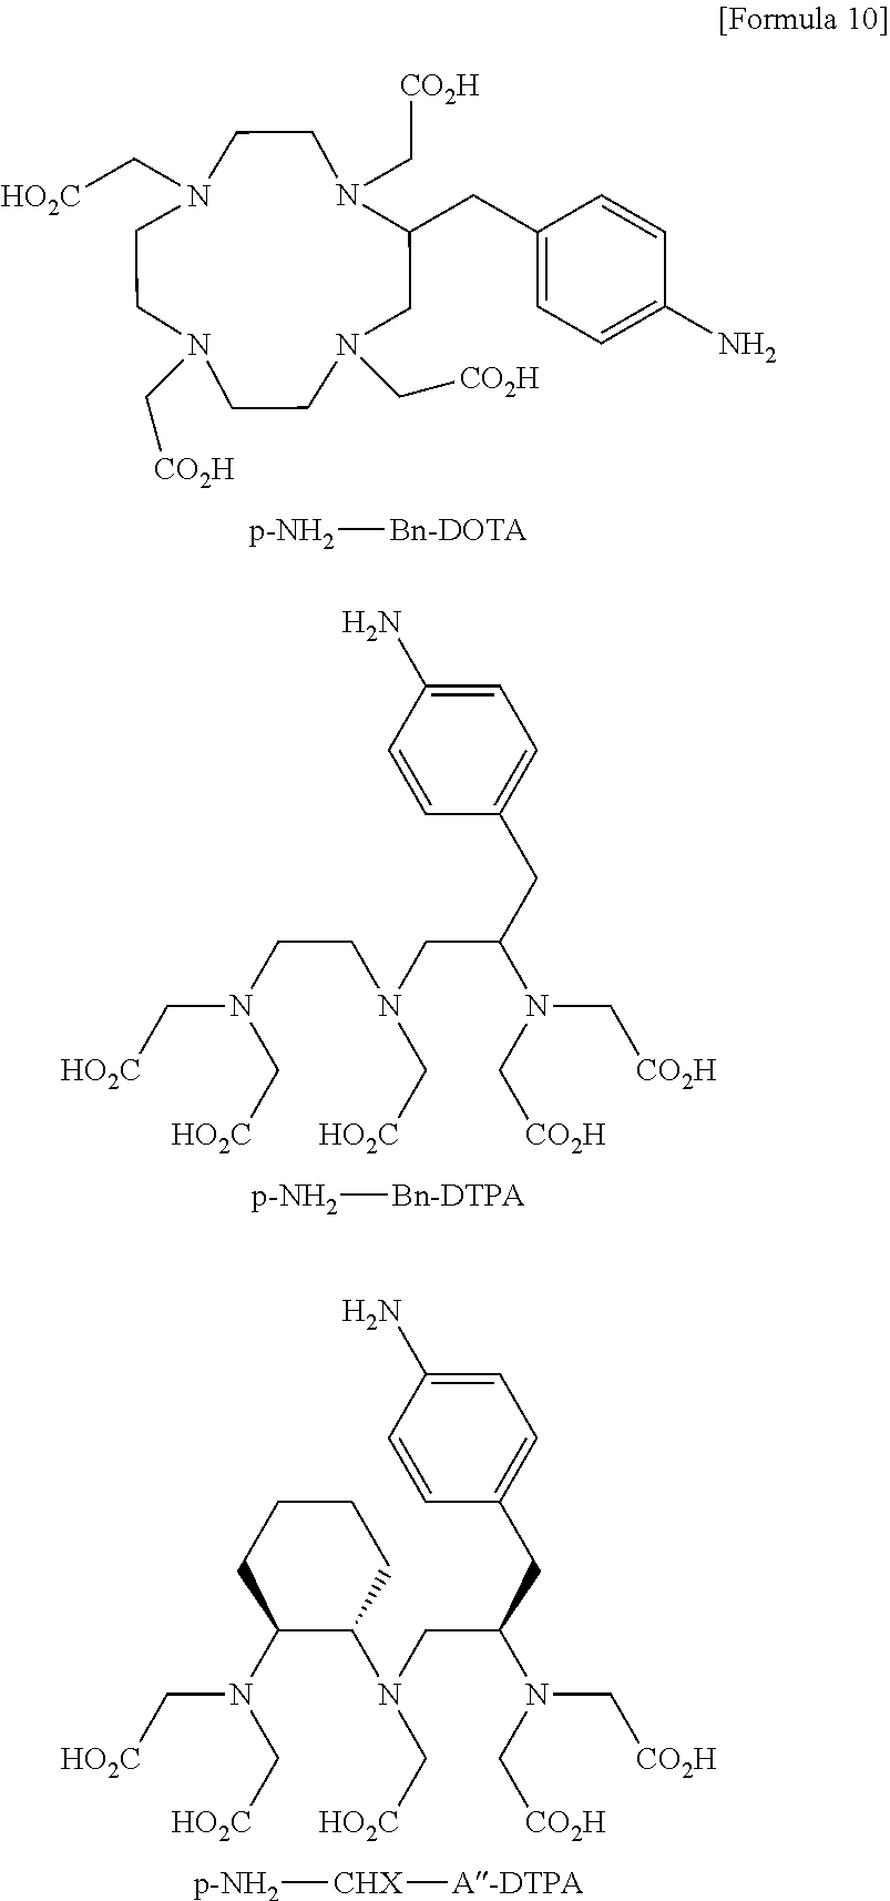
N1(C[CO2H])CCN(C[HO2C])CCN(C[CO2H])C(CC2=CC=C(N)C=C2)CN(C[CO2H])CC1.[p-NH2][Bn-DOTA].[p-NH2][Bn-DTPA].C1=C(N)C=CC(CC(CN(C[HO2C])CCN(C[HO2C])C[HO2C])N(C[CO2H])C[CO2H])=C1.[p-NH2][CHX][A-DTPA].C1=C(N)C=CC(CC(CN(C[HO2C])C2C(N(C[HO2C])C[HO2C])CCCC2)N(C[CO2H])C[CO2H])=C1
